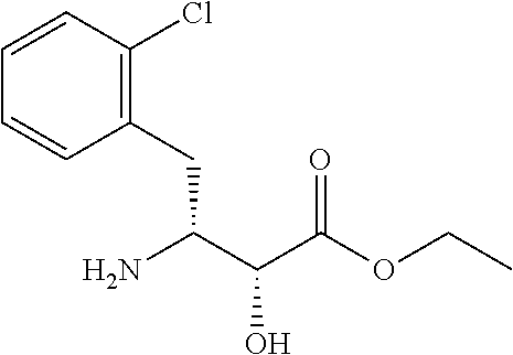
C1=CC=CC(CC(C(C(OCC)=O)O)N)=C1Cl
